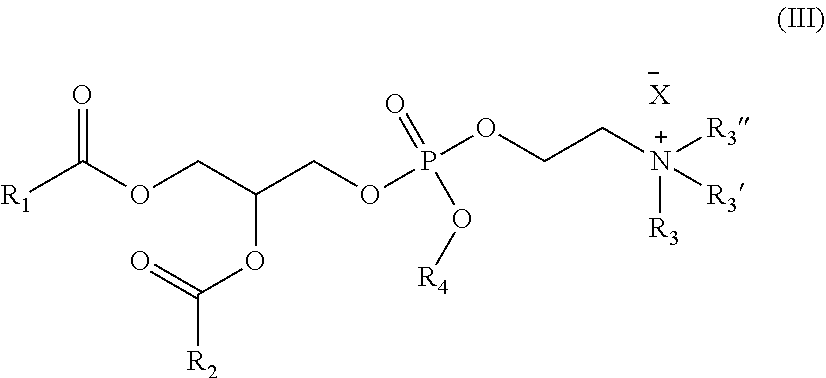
P(OCC[N+]([R3])([R3])[R3])(OCC(COC([R1])=O)OC([R2])=O)(=O)O[R4].[X]
